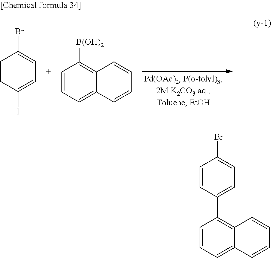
IC1=CC=C(Br)C=C1.C1=CC=C2C(=C1[B(OH)2])C=CC=C2.C1=CC=C2C(=C1C1=CC=C(Br)C=C1)C=CC=C2
